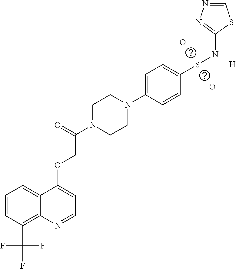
C1=CC(C(F)(F)F)=C2C(=C1)C(OCC(=O)N1CCN(C3=CC=C(SNC4=NN=CS4)C=C3)CC1)=CC=N2.[H].O.O
